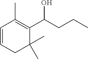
C1=CCC(C)(C)C(C(CCC)O)=C1C
